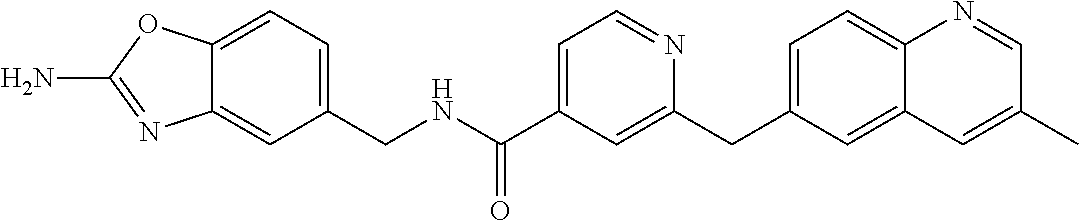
C12=CC=C(CNC(C3=CC=NC(CC4=CC=C5C(=C4)C=C(C)C=N5)=C3)=O)C=C1N=C(N)O2
